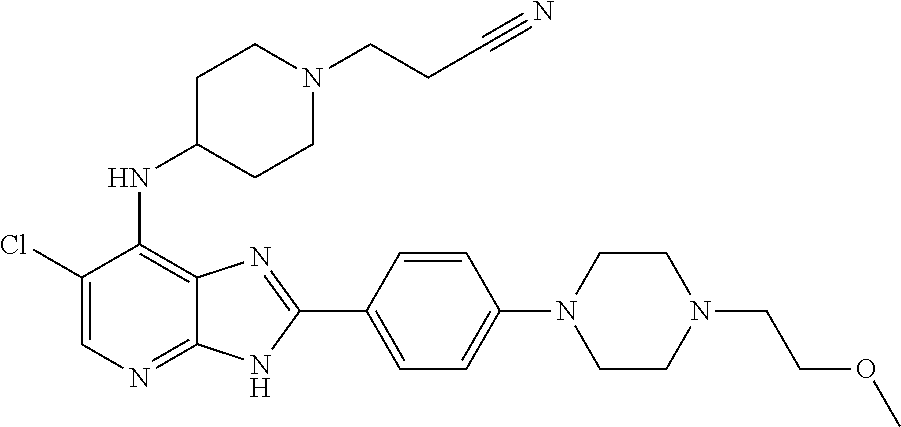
ClC1=CN=C2C(=C1NC1CCN(CCC#N)CC1)N=C(C1=CC=C(N3CCN(CCOC)CC3)C=C1)N2
